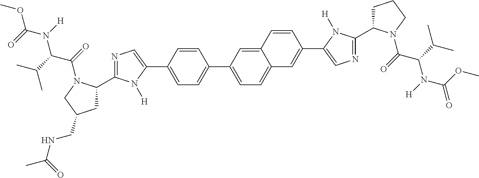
C1=C(C2=CN=C(C3CC(CNC(C)=O)CN3C(=O)C(C(C)C)N(C(OC)=O)[H])N2[H])C=CC(C2=CC=C3C(=C2)C=CC(C2=CN=C(C4CCCN4C(=O)C(C(C)C)N(C(=O)OC)[H])N2[H])=C3)=C1
